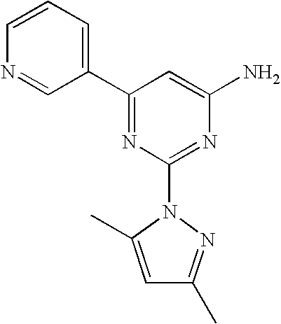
C1(C2=NC(N3C(C)=CC(C)=N3)=NC(N)=C2)=CC=CN=C1
